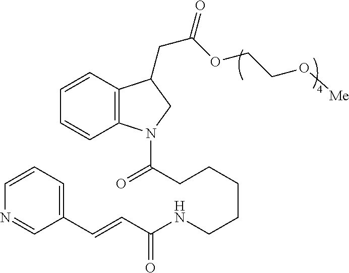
C(CCCCCNC(C=CC1=CC=CN=C1)=O)(N1C2=C(C(CC(=O)OCCO[Me])C1)C=CC=C2)=O
